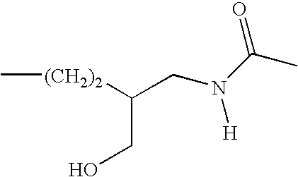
C[(CH2)2]C(CN(C(C)=O)[H])CO
